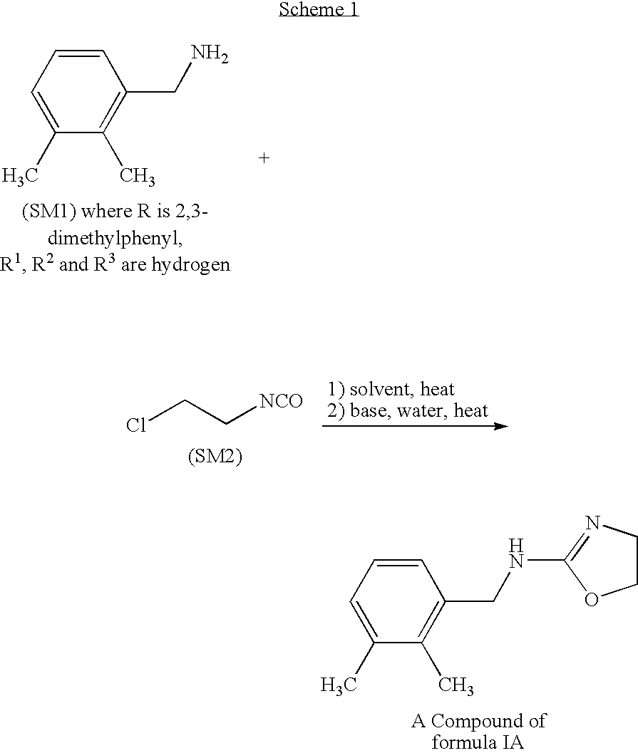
C1=CC=C(C)C(C)=C1CN.ClCC[NCO].C1=CC=C(C)C(C)=C1CNC1=NCCO1
